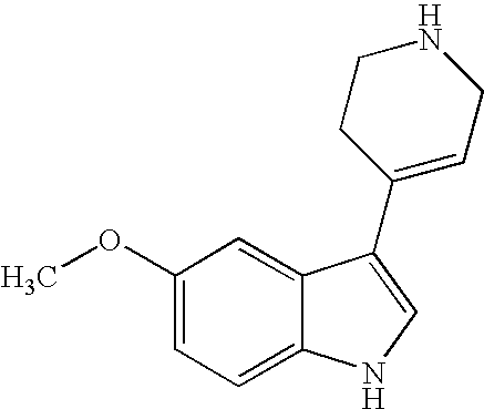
C1(OC)=CC=C2C(=C1)C(C1=CCNCC1)=CN2
